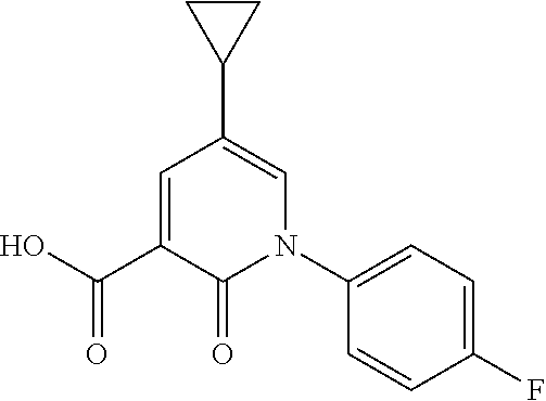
C1=C(C(O)=O)C(=O)N(C2=CC=C(F)C=C2)C=C1C1CC1
